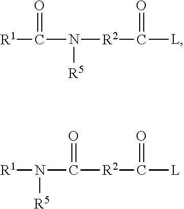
[R1]C(N([R2]C([L])=O)[R5])=O.[R1]N(C([R2]C([L])=O)=O)[R5]
